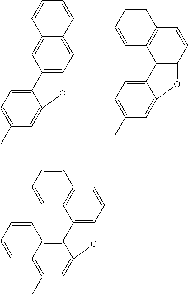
C12=C(C=CC3=C1C=CC=C3)OC1=CC(C)=C3C(=C21)C=CC=C3.C12=C(C=C3C(=C1)C=CC=C3)OC1=CC(C)=CC=C21.C12=C(C=CC3=C1C=CC=C3)OC1=CC(C)=CC=C21
